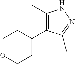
C1(C)=C(C2CCOCC2)C(C)=NN1
